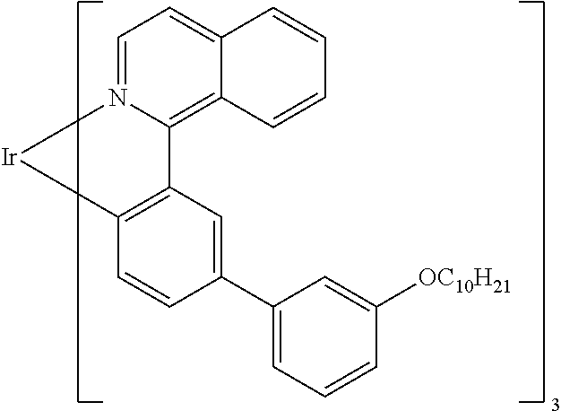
C12=CC=N3C(=C1C=CC=C2)C1=C([Ir]3)C=CC(C2=CC=CC([OC10H21])=C2)=C1
